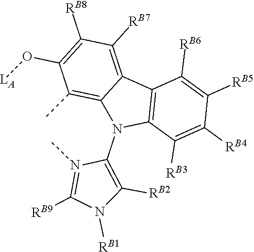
C1(N2C3=C(C4=C([RB7])C([RB8])=C(O[LA])C(C)=C24)C([RB6])=C([RB5])C([RB4])=C3[RB3])=C([RB2])N([RB1])C([RB9])=N1C
